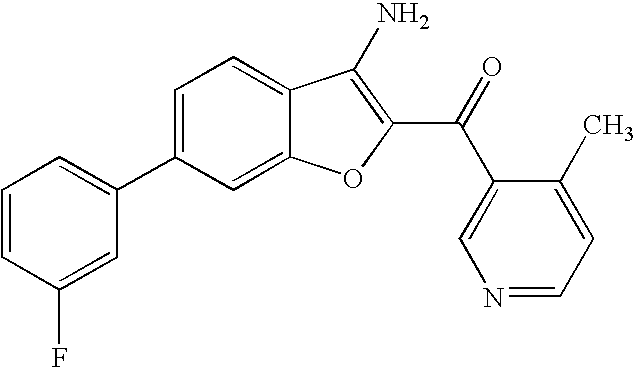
C1=CC(F)=CC(C2=CC=C3C(=C2)OC(C(C2=CN=CC=C2C)=O)=C3N)=C1
